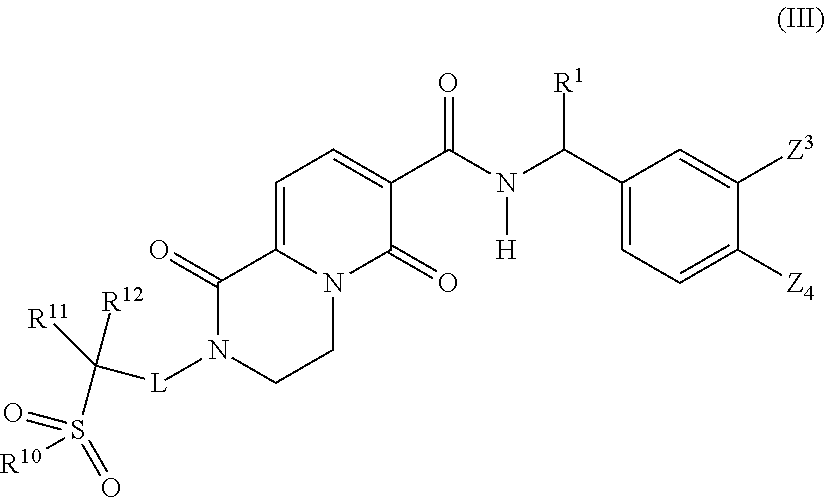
C1=C2N(C(=O)C(C(N(C(C3=CC=C([Z4])C([Z3])=C3)[R1])[H])=O)=C1)CCN([L]C(S(=O)([R10])=O)([R11])[R12])C2=O
